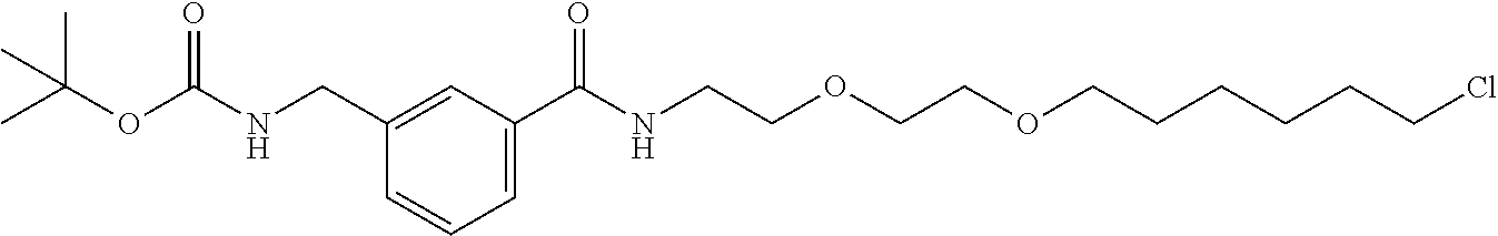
C1=C(C(NCCOCCOCCCCCCCl)=O)C=C(CNC(OC(C)(C)C)=O)C=C1
